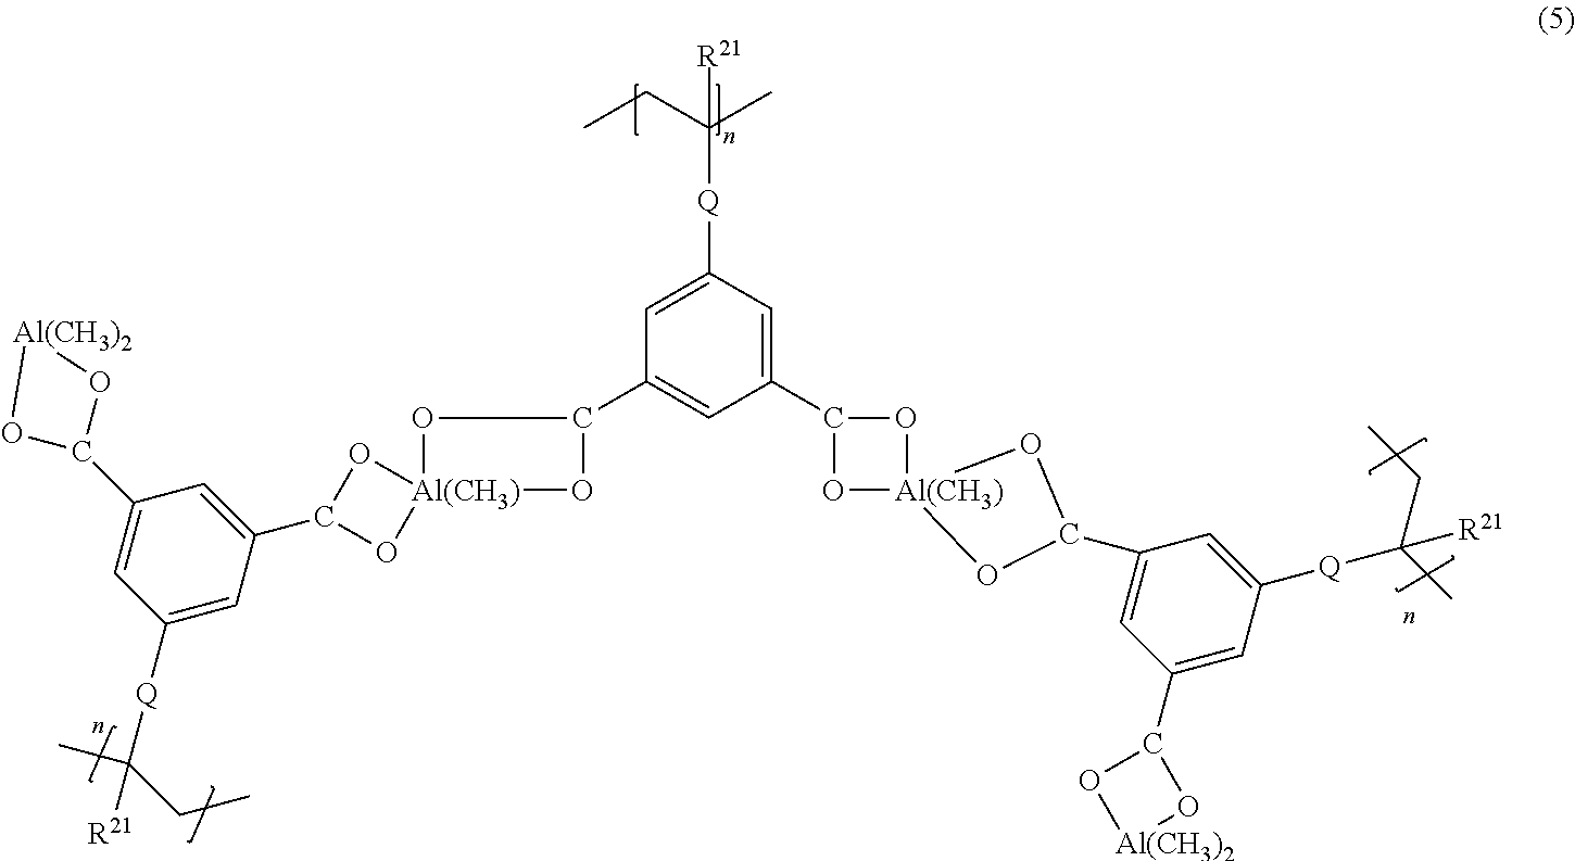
C1=C(C2O[Al(CH3)]3(O2)OC(C2=CC(C4O[Al(CH3)2]O4)=CC([Q]C(C)(CC)[R21])=C2)O3)C=C(C2O[Al(CH3)]3(O2)OC(C2=CC(C4O[Al(CH3)2]O4)=CC([Q]C(C)(CC)[R21])=C2)O3)C=C1[Q]C(C)(CC)[R21]
